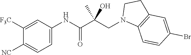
C1=C(NC(C(CN2C3=C(CC2)C=C(Br)C=C3)(C)O)=O)C=C([F3C])C([NC])=C1
